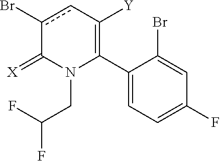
C1(C2=C([Y])cc(Br)C(=[X])N2CC(F)F)=CC=C(F)C=C1Br
